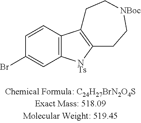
BrC1=CC2=C(C=C1)C1=C([NTs]2)CC[NBoc]CC1
